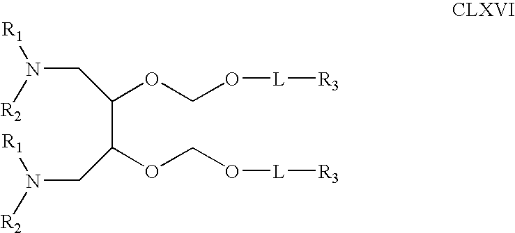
[R2]N(CC(C(CN([R1])[R2])OCO[L][R3])OCO[L][R3])[R1]
